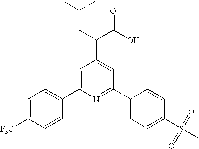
C1=C(C2=CC=C([F3C])C=C2)N=C(C2=CC=C(S(C)(=O)=O)C=C2)C=C1C(CC(C)C)C(O)=O
